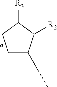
C1C(CC)C([R2])C([R3])C1
